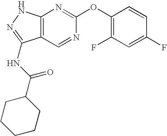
C12=C(C=NC(OC3=C(F)C=C(F)C=C3)=N1)C(NC(C1CCCCC1)=O)=NN2
